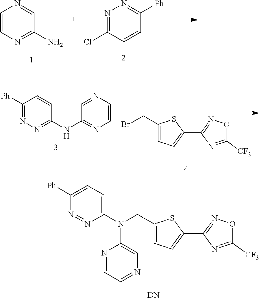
C1=CN=C(N)C=N1.N1=C(Cl)C=CC([Ph])=N1.C1=NC=CN=C1NC1=NN=C([Ph])C=C1.BrCC1=CC=C(C2=NOC([CF3])=N2)S1.C(C1=CC=C(C2=NOC([CF3])=N2)S1)N(C1=CC=C([Ph])N=N1)C1=CN=CC=N1.[DN]
